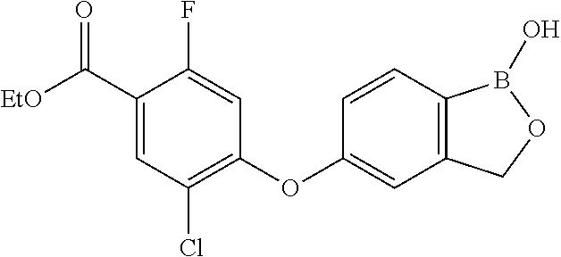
C1(C([EtO])=O)=CC(Cl)=C(OC2=CC3=C(C=C2)B(O)OC3)C=C1F
